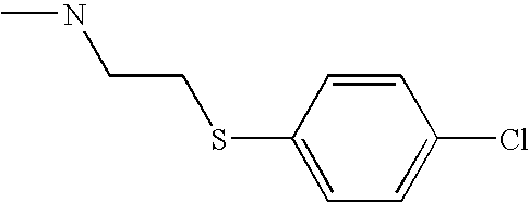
C1=CC(SCCNC)=CC=C1Cl
